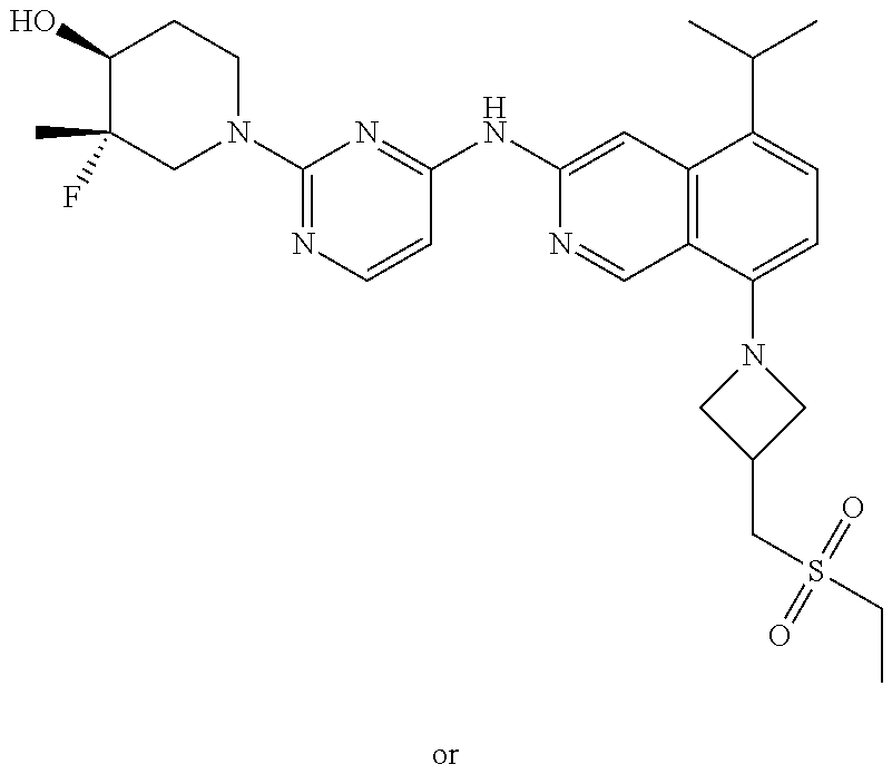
C1(O)C(F)(C)CN(C2=NC=CC(NC3=CC4=C(C=N3)C(N3CC(CS(CC)(=O)=O)C3)=CC=C4C(C)C)=N2)CC1
